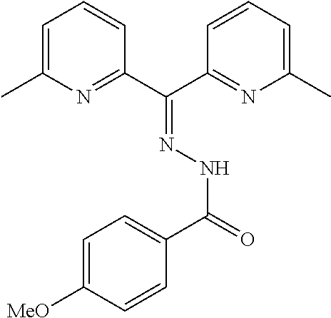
C1=C(C)N=C(C(C2=NC(C)=CC=C2)=NNC(=O)C2=CC=C([MeO])C=C2)C=C1
